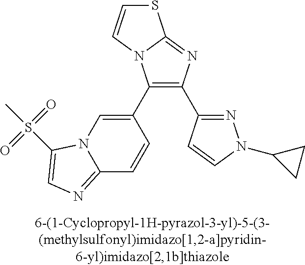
C1(C2=CN3C(=NC=C3S(C)(=O)=O)C=C2)=C(C2=NN(C3CC3)C=C2)N=C2N1C=CS2
